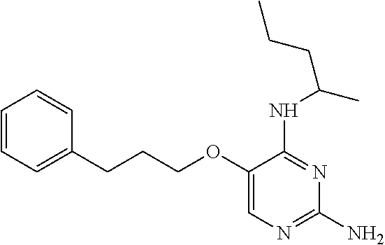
C1=CC=C(CCCOC2=CN=C(N)N=C2NC(CCC)C)C=C1
